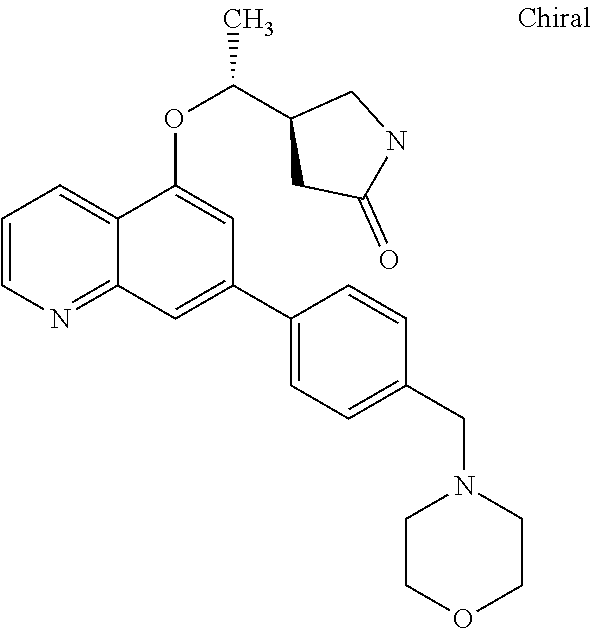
C1=CN=C2C(=C1)C(OC(C1CC(=O)NC1)C)=CC(C1=CC=C(CN3CCOCC3)C=C1)=C2
